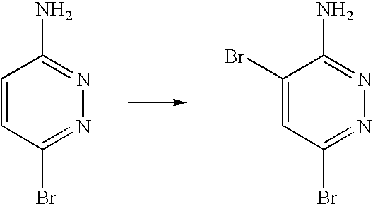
C1=CC(Br)=NN=C1N.C1(Br)=CC(Br)=NN=C1N
